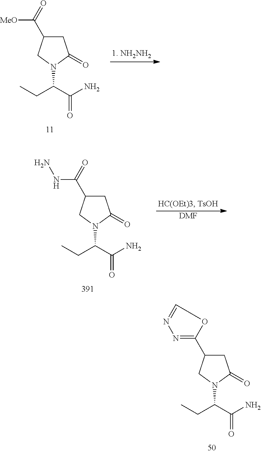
C1C(C(=O)[MeO])CN(C(C(N)=O)CC)C1=O.[DMF].C1C(C(=O)NN)CN(C(C(N)=O)CC)C1=O.C1C(C2=NN=CO2)CN(C(C(N)=O)CC)C1=O
